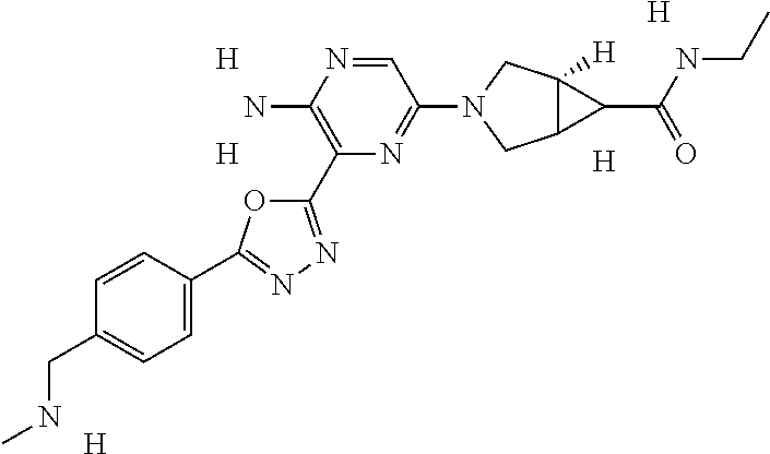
[H].[H].[H].[H].[H].C1=NC(N)=C(C2=NN=C(C3=CC=C(CNC)C=C3)O2)N=C1N1CC2C([H])(C1)C2C(=O)NCC
